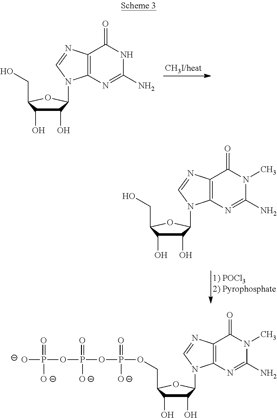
C1(O)C(O)C(CO)OC1N1C2=C(N=C1)C(=O)NC(N)=N2.C1(O)C(O)C(CO)OC1N1C2=C(N=C1)C(=O)N(C)C(N)=N2.C1(O)C(O)C(COP([O-])(OP([O-])(=O)OP([O-])(=O)[O-])=O)OC1N1C2=C(N=C1)C(=O)N(C)C(N)=N2
